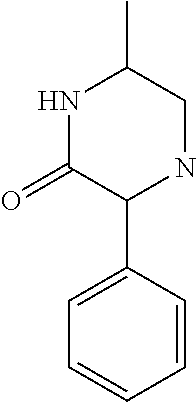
N1C(=O)C(C2=CC=CC=C2)NCC1C
